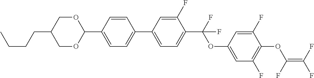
C1(C2=CC=C(C(F)(OC3=CC(F)=C(OC(F)=C(F)F)C(F)=C3)F)C(F)=C2)=CC=C(C2OCC(CCCC)CO2)C=C1
